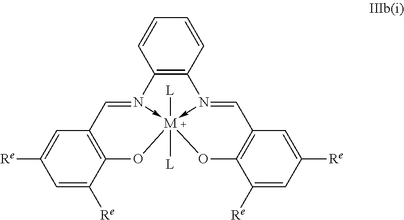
C12=C(C=CC=C1)N1->[M]3([L])([L])(-N2=CC2=C(O3)C([Re])=CC([Re])=C2)OC2=C(C=1)C=C([Re])C=C2[Re]
